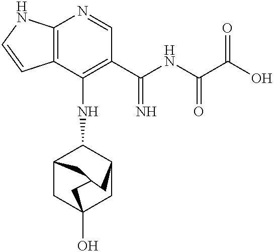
C12=C(C(NC3C4CC5(O)CC3CC(C4)C5)=C(C(=N)NC(=O)C(=O)O)C=N1)C=CN2
